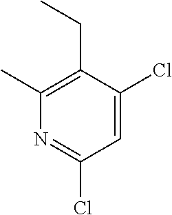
N1=C(Cl)C=C(Cl)C(CC)=C1C
